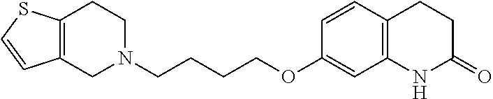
C12=C(CN(CCCCOC3=CC4=C(C=C3)CCC(=O)N4)CC1)C=CS2
